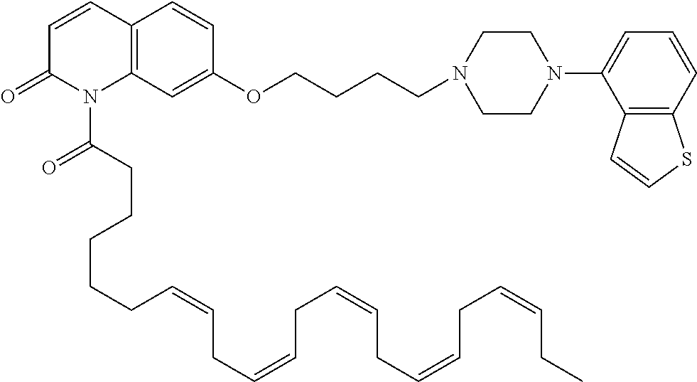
C12=C(C=C(OCCCCN3CCN(C4=CC=CC5=C4C=CS5)CC3)C=C1)N(C(CCCCCC=CCC=CCC=CCC=CCC=CCC)=O)C(=O)C=C2
